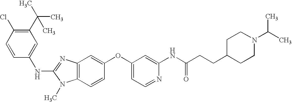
C1(C(C)(C)C)=C(Cl)C=CC(NC2=NC3=C(N2C)C=CC(OC2=CC=NC(NC(CCC4CCN(C(C)C)CC4)=O)=C2)=C3)=C1
